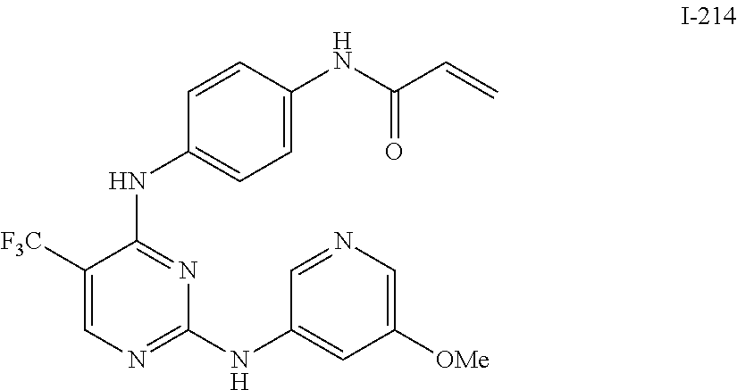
C1=CC(NC2=NC(NC3=CC([OMe])=CN=C3)=NC=C2[F3C])=CC=C1NC(C=C)=O
